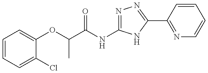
C1=CC=C(Cl)C(OC(C)C(=O)NC2=NN=C(C3=NC=CC=C3)N2)=C1
